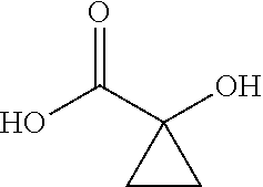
O=C(C1(O)CC1)O
